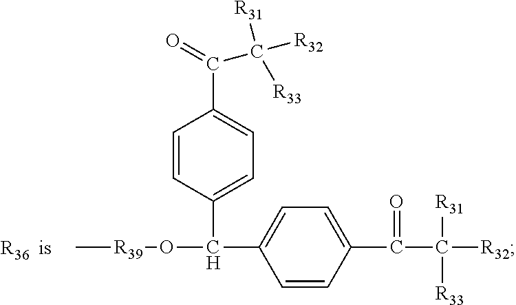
[R36].C[R39]OC(C1=CC=C(C(C([R32])([R31])[R33])=O)C=C1)C1=CC=C(C(=O)C([R32])([R31])[R33])C=C1
